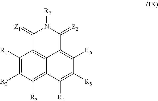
C1(=[Z1])C2=C3C(=C([R6])C([R5])=C([R4])C3=C([R3])C([R2])=C2[R1])C(=[Z2])N1[R7]
